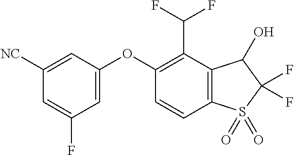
O(C1=CC(F)=CC([NC])=C1)C1=C(C(F)F)C2=C(C=C1)S(=O)(=O)C(F)(F)C2O
